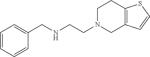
C1=CC=C(CNCCN2CC3=C(CC2)SC=C3)C=C1
